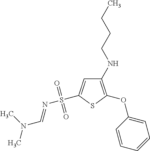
C1(NCCCC)=C(OC2=CC=CC=C2)SC(S(N=CN(C)C)(=O)=O)=C1
